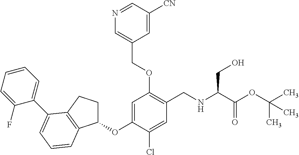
C1(OC2=CC(OCC3=CN=CC([CN])=C3)=C(CNC(CO)C(OC(C)(C)C)=O)C=C2Cl)CCC2=C1C=CC=C2C1=CC=CC=C1F
